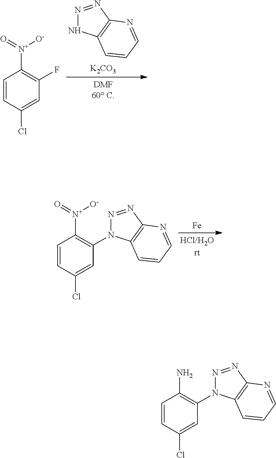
C1=CC(Cl)=CC(F)=C1[N+]([O-])=O.N1=NC2=C(N1)C=CC=N2.[K2CO3].C1=CC(Cl)=CC(N2N=NC3=C2C=CC=N3)=C1[N+]([O-])=O.[Fe].C1=CC(Cl)=CC(N2N=NC3=C2C=CC=N3)=C1N
